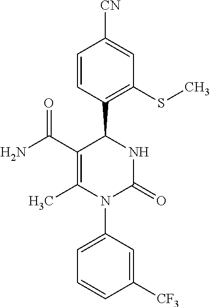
C1(C(N)=O)=C(C)N(C2=CC=CC([CF3])=C2)C(=O)NC1C1=C(SC)C=C([CN])C=C1
